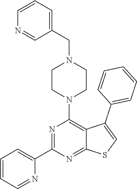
C1(C2=CC=CC=N2)=NC(N2CCN(CC3=CC=CN=C3)CC2)=C2C(=N1)SC=C2C1=CC=CC=C1
